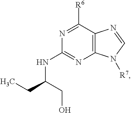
N1=C([R6])C2=C(N=C1NC(CC)CO)N([R7])C=N2
